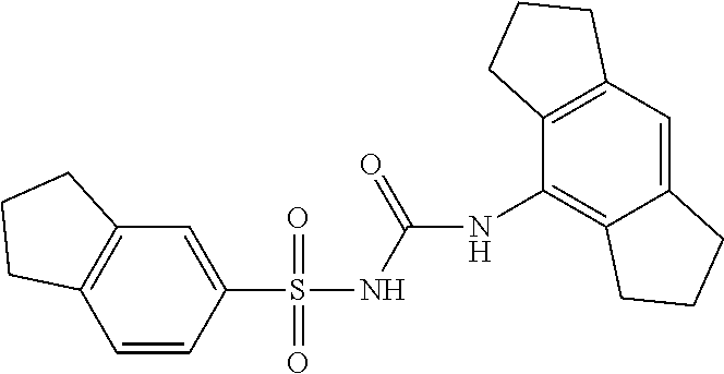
N(C1=C2C(=CC3=C1CCC3)CCC2)C(NS(=O)(=O)C1=CC2=C(C=C1)CCC2)=O
